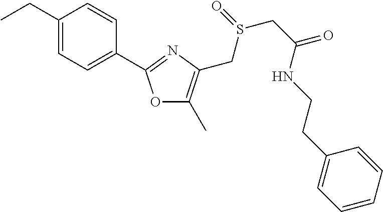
O1C(C)=C(CS(=O)CC(=O)NCCC2=CC=CC=C2)N=C1C1=CC=C(CC)C=C1
